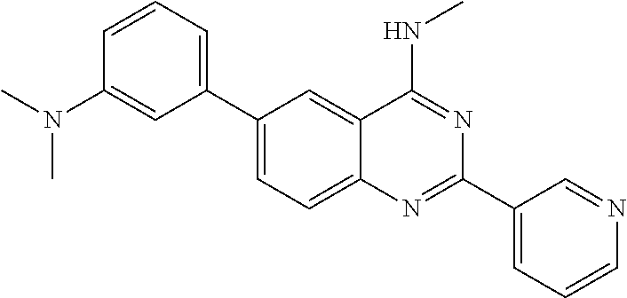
C1(C2=CC=CC(N(C)C)=C2)=CC=C2C(=C1)C(NC)=NC(C1=CC=CN=C1)=N2
